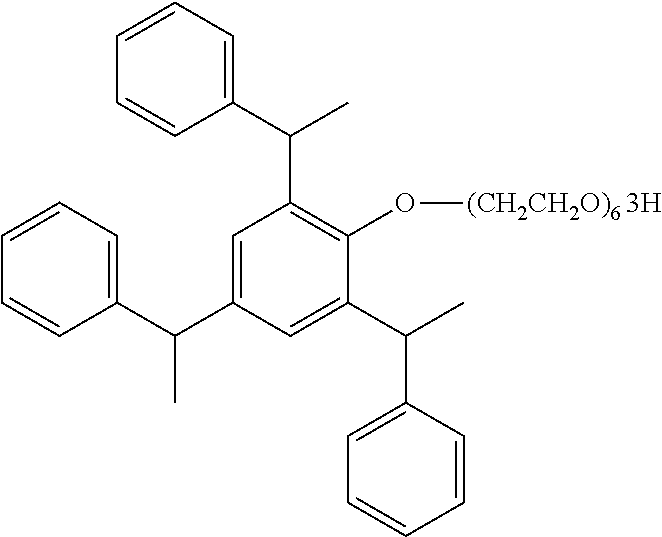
C1=CC=C(C(C2=CC(C(C3=CC=CC=C3)C)=C(O[(CH2CH2O)6])C(C(C)C3=CC=CC=C3)=C2)C)C=C1
